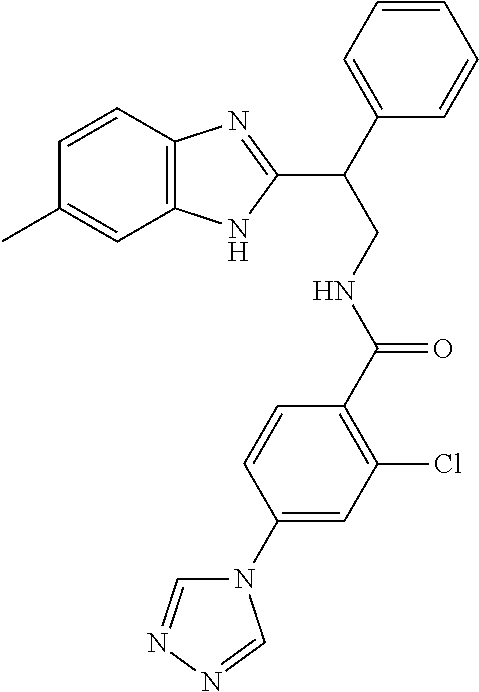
C1=CC2=C(C=C1C)NC(C(CNC(C1=C(Cl)C=C(N3C=NN=C3)C=C1)=O)C1=CC=CC=C1)=N2
